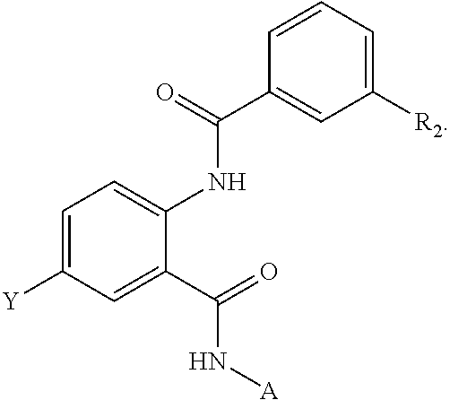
C1=C([Y])C=C(C(N[A])=O)C(NC(C2=CC([R2])=CC=C2)=O)=C1
